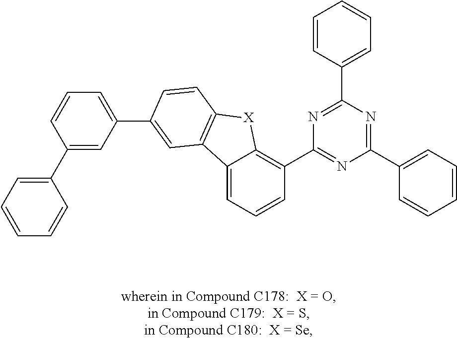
C12=CC=CC(C3=NC(C4=CC=CC=C4)=NC(C4=CC=CC=C4)=N3)=C1[X]C1=C2C=C(C2=CC=CC(C3=CC=CC=C3)=C2)C=C1
